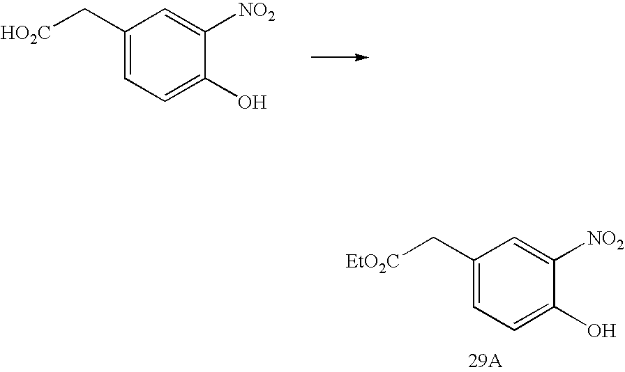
C1(C[HO2C])=CC=C(O)C([NO2])=C1.C1(C[EtO2C])=CC=C(O)C([NO2])=C1
